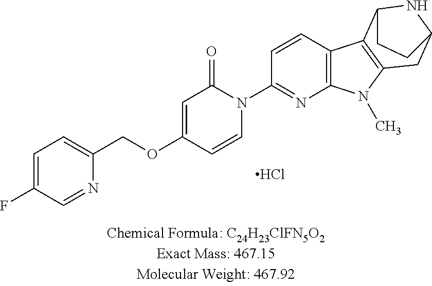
C12=C(C=CC(N3C(=O)C=C(OCC4=CC=C(F)C=N4)C=C3)=N1)C1=C(N2C)CC2NC1CC2.Cl
